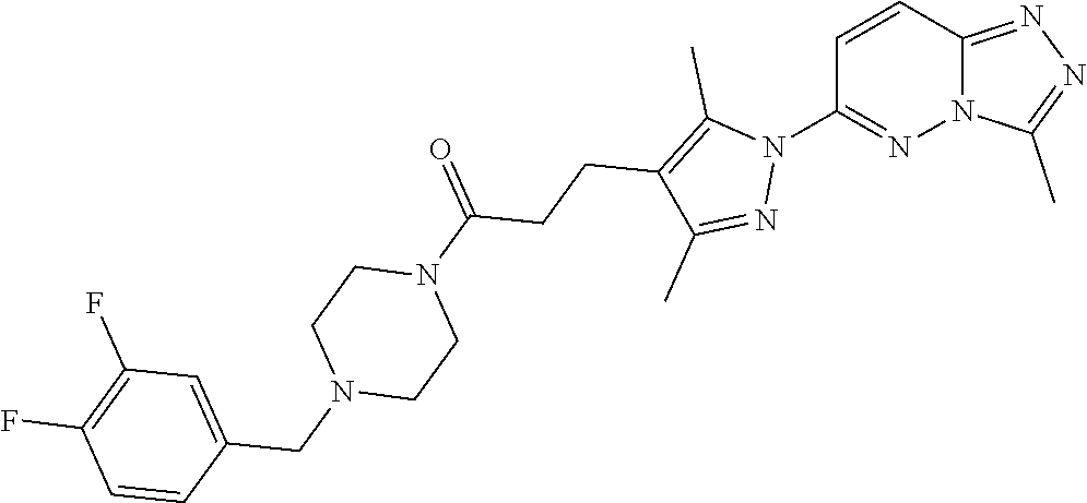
C1=CC2=NN=C(C)N2N=C1N1C(C)=C(CCC(N2CCN(CC3=CC(F)=C(F)C=C3)CC2)=O)C(C)=N1
